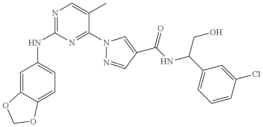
C1(NC2=NC=C(C)C(N3N=CC(C(NC(C4=CC=CC(Cl)=C4)CO)=O)=C3)=N2)=CC=C2C(=C1)OCO2
